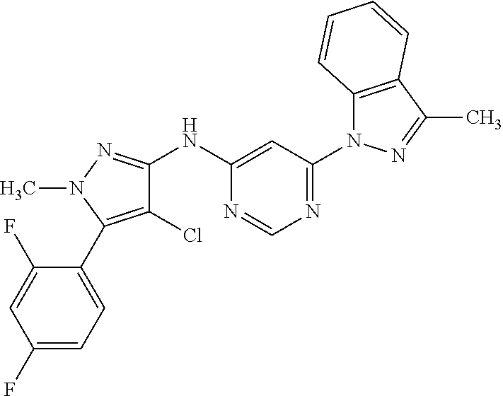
C1(NC2=NN(C)C(C3=CC=C(F)C=C3F)=C2Cl)=CC(N2C3=C(C(C)=N2)C=CC=C3)=NC=N1
